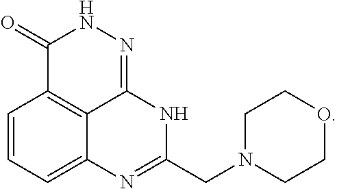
C1=CC=C2C3=C1C(=O)NN=C3NC(CN1CCOCC1)=N2
